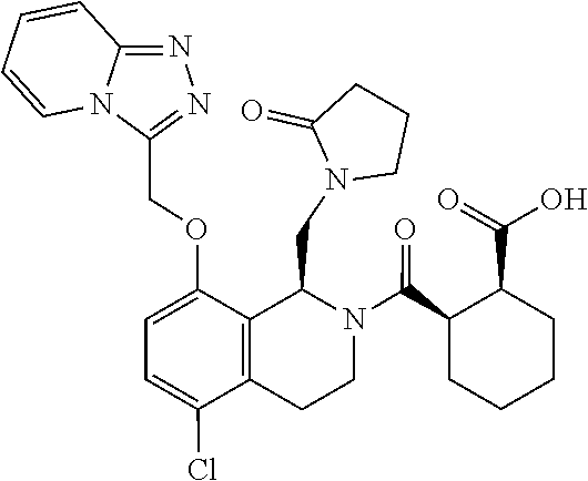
C12=NN=C(COC3=CC=C(Cl)C4=C3C(CN3CCCC3=O)N(C(C3CCCCC3C(=O)O)=O)CC4)N1C=CC=C2
